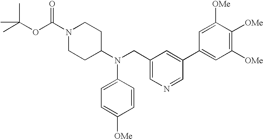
N1(C(OC(C)(C)C)=O)CCC(N(C2=CC=C([OMe])C=C2)CC2=CN=CC(C3=CC([OMe])=C([OMe])C([OMe])=C3)=C2)CC1
